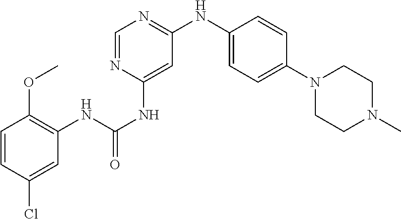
C1=CC(Cl)=CC(NC(NC2=CC(NC3=CC=C(N4CCN(C)CC4)C=C3)=NC=N2)=O)=C1OC
